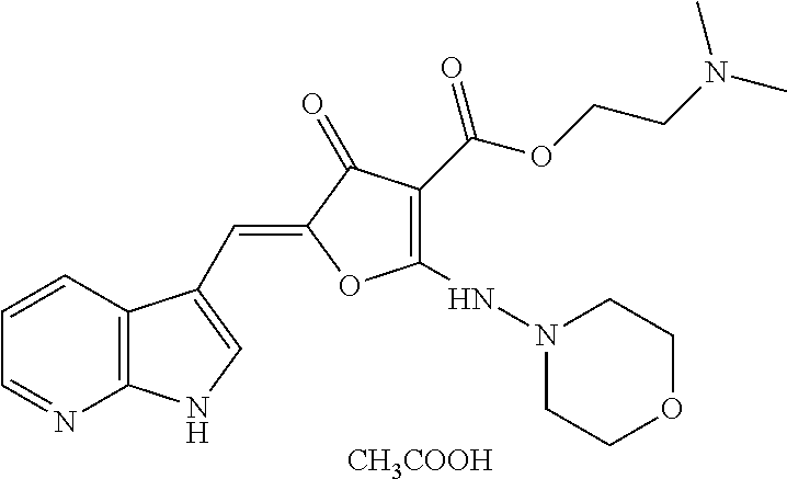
C1=CC2=C(N=C1)NC=C2C=C1C(=O)C(C(OCCN(C)C)=O)=C(NN2CCOCC2)O1.[CH3COOH]
